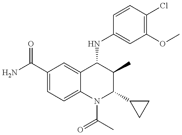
C1(C(=O)N)=CC=C2C(=C1)C(NC1=CC(OC)=C(Cl)C=C1)C(C)C(C1CC1)N2C(C)=O
